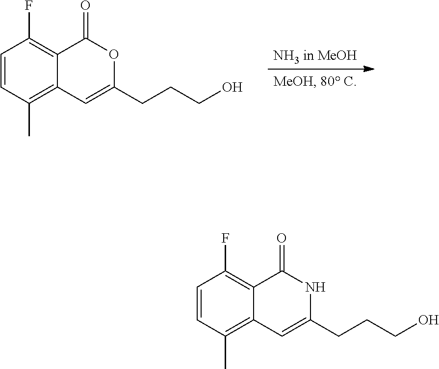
C1=CC(F)=C2C(=C1C)C=C(CCCO)OC2=O.C1=CC(F)=C2C(=C1C)C=C(CCCO)NC2=O
